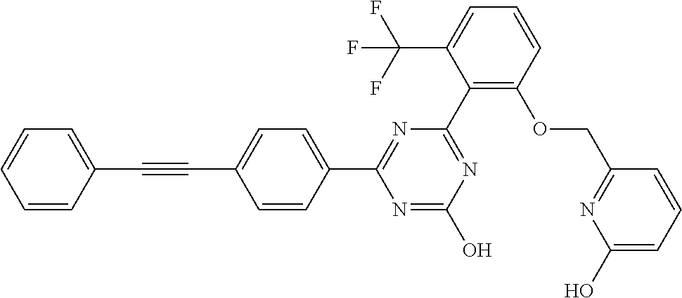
N1=C(C2=C(OCC3=NC(O)=CC=C3)C=CC=C2C(F)(F)F)N=C(C2=CC=C(C#CC3=CC=CC=C3)C=C2)N=C1O
